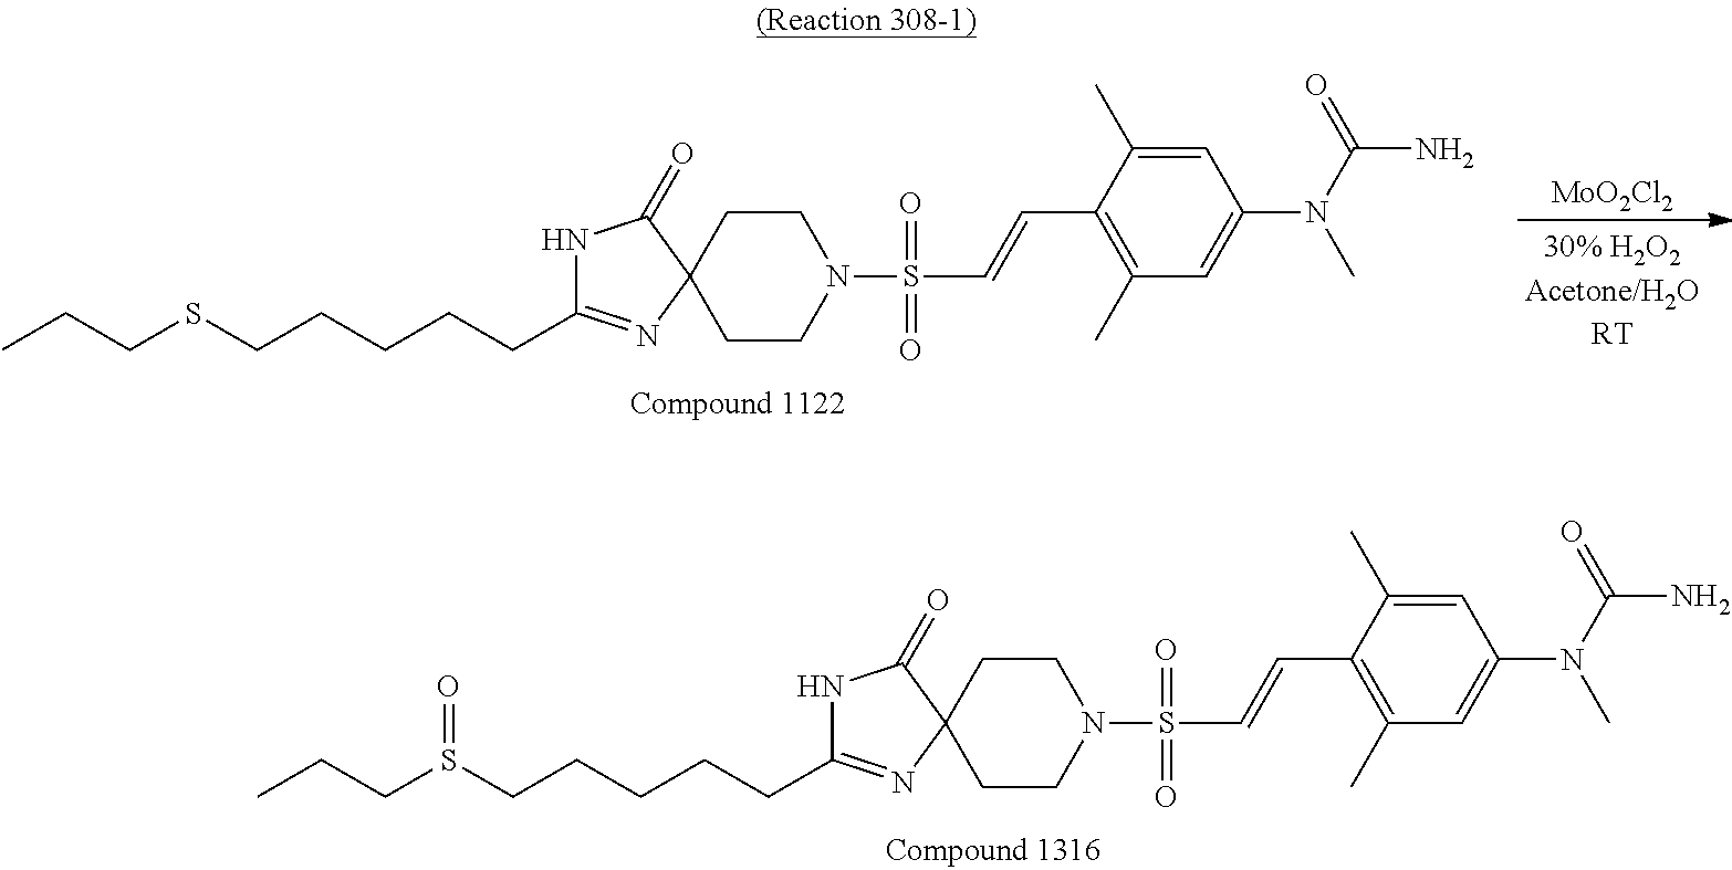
[MoO2Cl2].C1=C(C)C(C=CS(=O)(=O)N2CCC3(CC2)N=C(CCCCCSCCC)NC3=O)=C(C)C=C1N(C)C(N)=O.C1=C(C)C(C=CS(=O)(=O)N2CCC3(CC2)N=C(CCCCCS(CCC)=O)NC3=O)=C(C)C=C1N(C)C(N)=O
